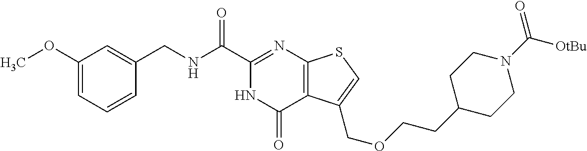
C1=CC=C(OC)C=C1CNC(C1=NC2=C(C(=O)N1)C(COCCC1CCN(C(=O)[OtBu])CC1)=CS2)=O
